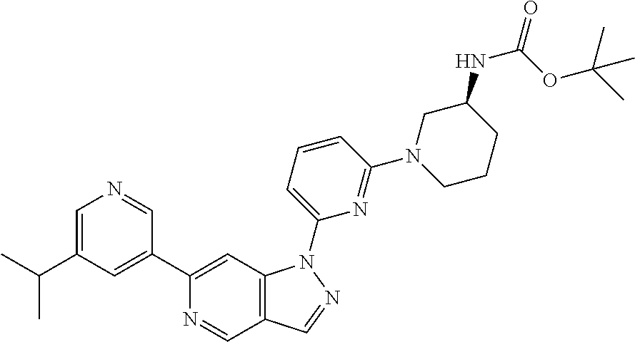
C1=C(C(C)C)C=C(C2=CC3=C(C=N2)C=NN3C2=CC=CC(N3CCCC(NC(OC(C)(C)C)=O)C3)=N2)C=N1
